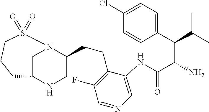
C1N2C(CCC3=C(F)C=NC=C3NC(C(N)C(C3=CC=C(Cl)C=C3)C(C)C)=O)CNC1CCCS2(=O)=O
